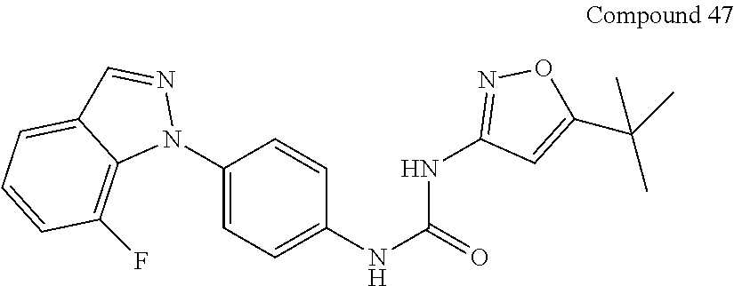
C1(N2N=CC3=CC=CC(F)=C23)=CC=C(NC(=O)NC2=NOC(C(C)(C)C)=C2)C=C1
